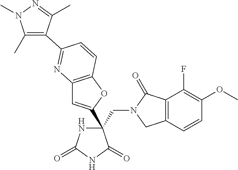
C(C1(C2=CC3=C(O2)C=CC(C2=C(C)N(C)N=C2C)=N3)NC(=O)NC1=O)N1CC2=C(C1=O)C(F)=C(OC)C=C2
